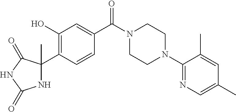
N1C(C2=C(O)C=C(C(N3CCN(C4=NC=C(C)C=C4C)CC3)=O)C=C2)(C)C(=O)NC1=O
